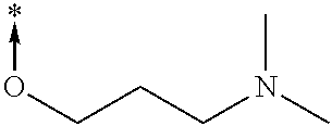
C(CCN(C)C)O->*
